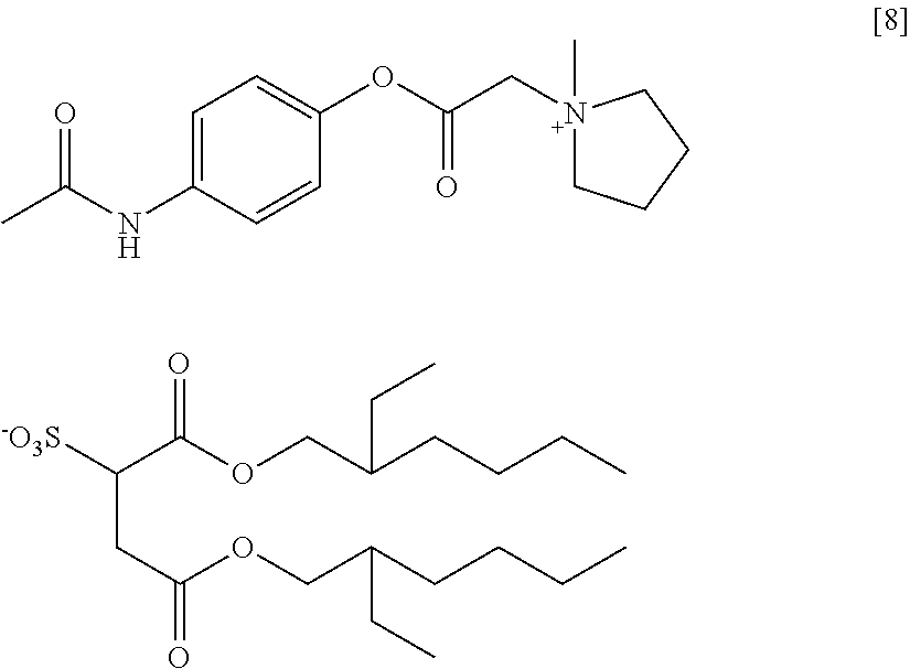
CC(NC1=CC=C(OC(CN2(C)CCCC2)=O)C=C1)=O.[-O3S]C(C(OCC(CCCC)CC)=O)CC(OCC(CCCC)CC)=O
